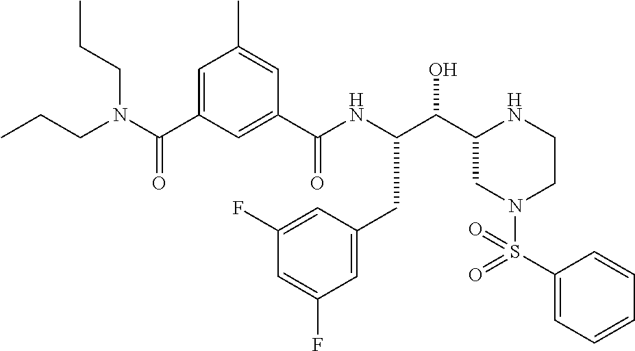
C(C1CN(S(C2=CC=CC=C2)(=O)=O)CCN1)(O)C(NC(C1=CC(C(N(CCC)CCC)=O)=CC(C)=C1)=O)CC1=CC(F)=CC(F)=C1
